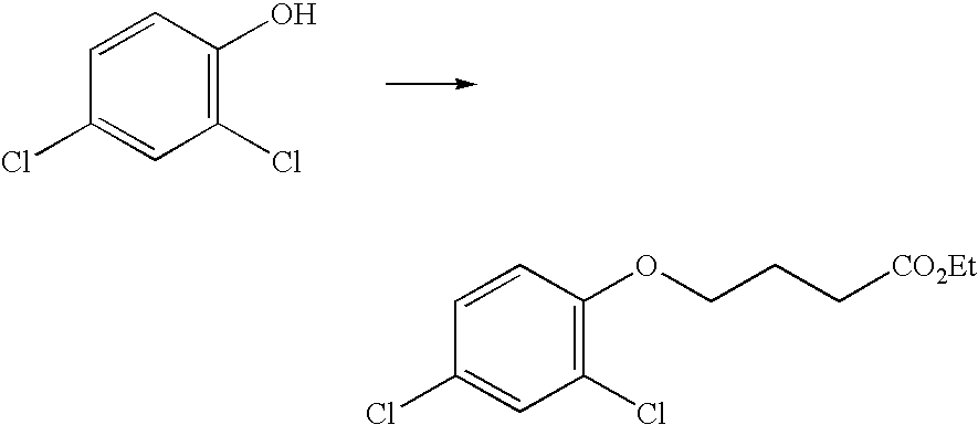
C1(Cl)=C(O)C=CC(Cl)=C1.C1(Cl)=C(OCCC[CO2Et])C=CC(Cl)=C1
